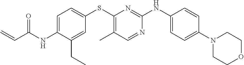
C1=C(NC(C=C)=O)C(CC)=CC(SC2=C(C)C=NC(NC3=CC=C(N4CCOCC4)C=C3)=N2)=C1
